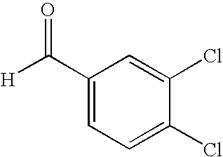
C1(C([H])=O)=CC=C(Cl)C(Cl)=C1
